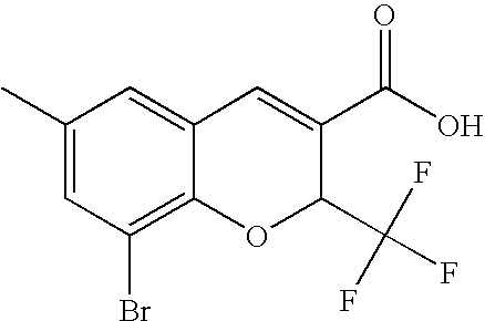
C1(C)=CC(Br)=C2C(=C1)C=C(C(O)=O)C(C(F)(F)F)O2
